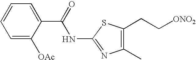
C1=C([OAc])C(C(=O)NC2=NC(C)=C(CC[ONO2])S2)=CC=C1
